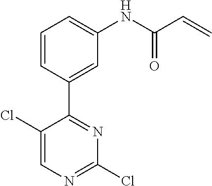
C1=CC(C2=NC(Cl)=NC=C2Cl)=CC(NC(C=C)=O)=C1
